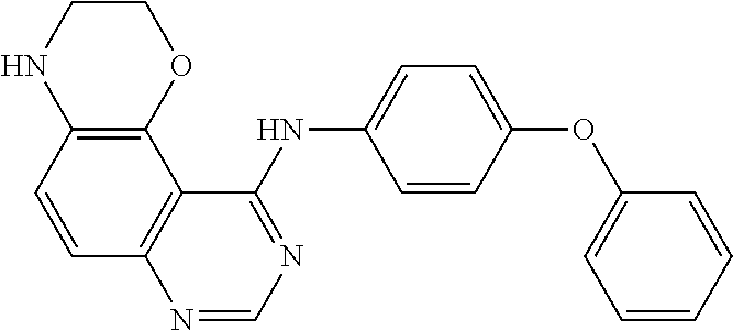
C1CNC2=C(O1)C1=C(C=C2)N=CN=C1NC1=CC=C(OC2=CC=CC=C2)C=C1
